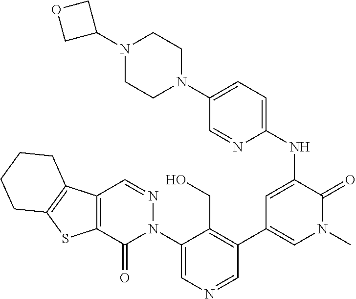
C12=C(C(=O)N(C3=CN=CC(C4=CN(C)C(=O)C(NC5=CC=C(N6CCN(C7COC7)CC6)C=N5)=C4)=C3CO)N=C1)SC1=C2CCCC1
